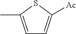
C1=C(C)SC([Ac])=C1
